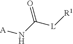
[A]NC([L][R1])=O
